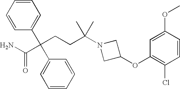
C1=CC=CC(C(CCC(N2CC(OC3=C(Cl)C=CC(OC)=C3)C2)(C)C)(C(N)=O)C2=CC=CC=C2)=C1
